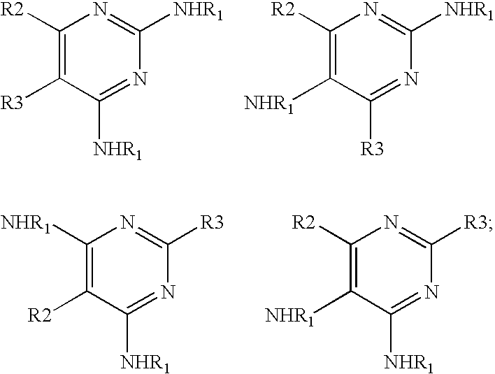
C1([R2])=C([R3])C([NHR1])=NC([NHR1])=N1.C1([R2])=C([NHR1])C([R3])=NC([NHR1])=N1.C1([NHR1])=C([R2])C([NHR1])=NC([R3])=N1.C1([R2])=C([NHR1])C([NHR1])=NC([R3])=N1
